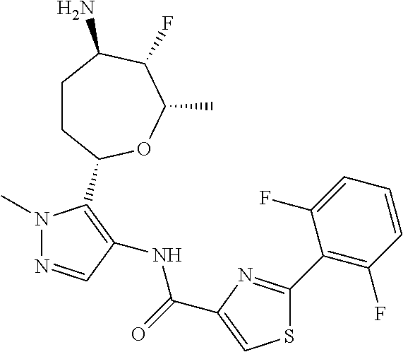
N1(C)N=CC(NC(C2=CSC(C3=C(F)C=CC=C3F)=N2)=O)=C1C1CCC(N)C(F)C(C)O1
